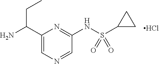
C1(C(N)CC)=CN=CC(NS(C2CC2)(=O)=O)=N1.Cl
